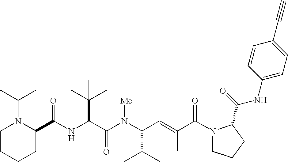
N(C(C(N(C(C(C)C)C=C(C)C(N1CCCC1C(=O)NC1=CC=C(C#C)C=C1)=O)[Me])=O)C(C)(C)C)C(C1N(C(C)C)CCCC1)=O
